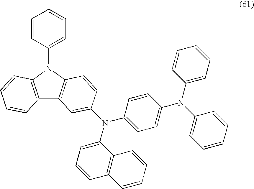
C12=C(N(C3=CC=CC=C3)C3=C1C=C(N(C1=CC=CC4=C1C=CC=C4)C1=CC=C(N(C4=CC=CC=C4)C4=CC=CC=C4)C=C1)C=C3)C=CC=C2
